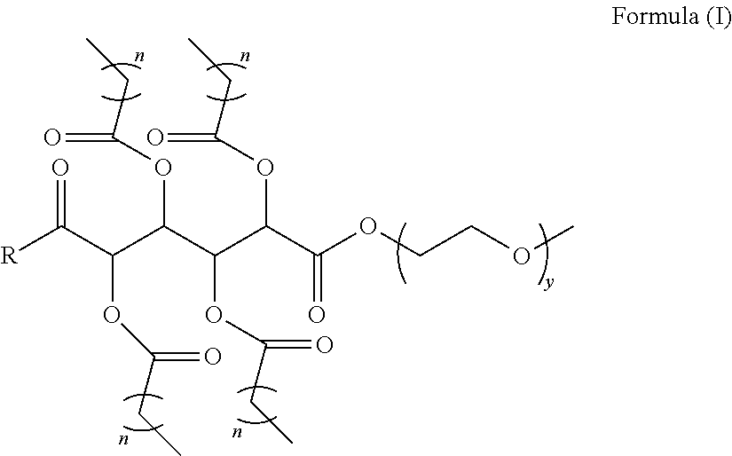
[R]C(C(C(C(C(C(OCCOC)=O)OC(=O)CC)OC(=O)CC)OC(=O)CC)OC(CC)=O)=O
